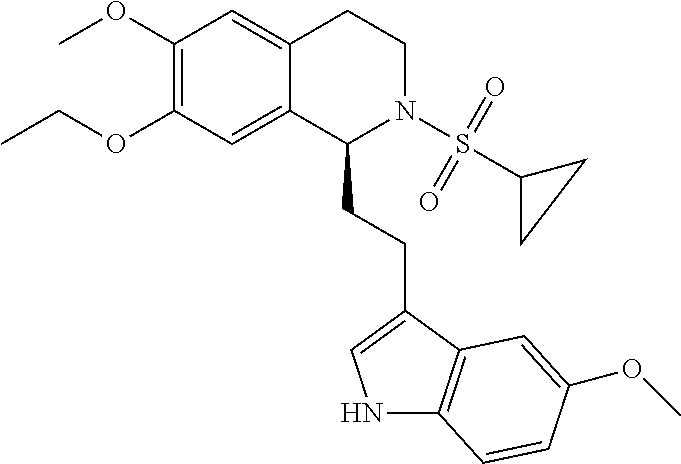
COC1=C(OCC)C=C2C(=C1)CCN(S(=O)(=O)C1CC1)C2CCC1=CNC2=C1C=C(OC)C=C2
